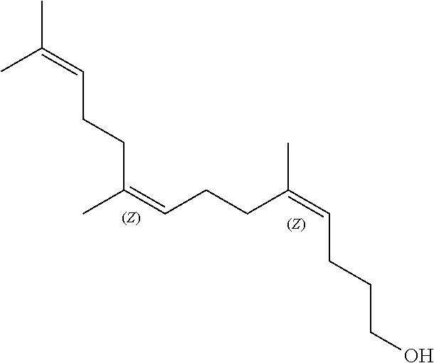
CC(=CCCC(=CCCCO)C)CCC=C(C)C
